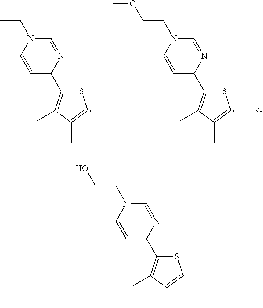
S1C(C2N=CN(CC)C=C2)=C(C)C(C)=C1.S1C(C2N=CN(CCOC)C=C2)=C(C)C(C)=C1.S1C(C2N=CN(CCO)C=C2)=C(C)C(C)=C1
